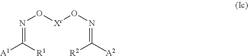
O([Xc]ON=C([A2])[R2])N=C([A1])[R1]
